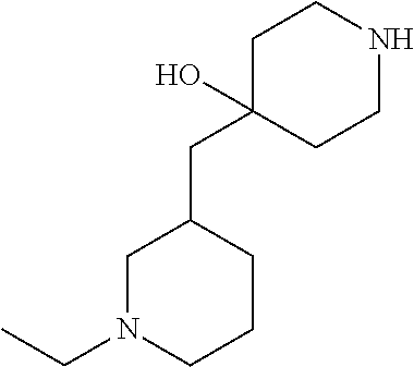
C1N(CC)CCCC1CC1(O)CCNCC1
